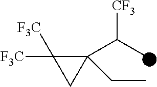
C1(C(C)[CF3])(CC)C([F3C])([F3C])C1
